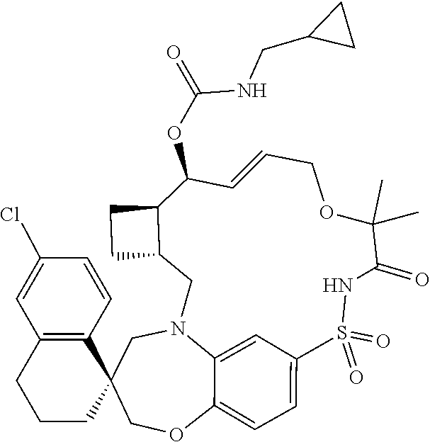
C1N2C3=CC(=CC=C3OCC13CCCC1=C3C=CC(Cl)=C1)S(=O)(=O)NC(=O)C(C)(C)OCC=CC(OC(NCC1CC1)=O)C1C(C2)CC1
